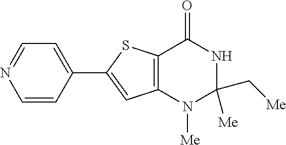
C12=C(C(=O)NC([Me])(C[Me])N1[Me])SC(C1=CC=NC=C1)=C2
